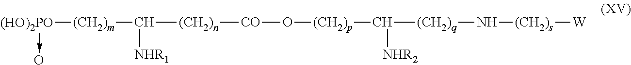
[(HO)2PO]([(CH2)m]C([(CH2)n][CO]O[(CH2)p]C([(CH2)q]N[(CH2)s][W])[NHR2])[NHR1])->O
